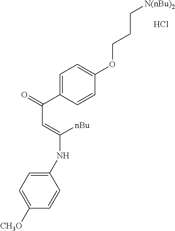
Cl.C1=C(C(=O)C=C([nBu])NC2=CC=C([CH3O])C=C2)C=CC(OCCC[N(nBu)2])=C1
